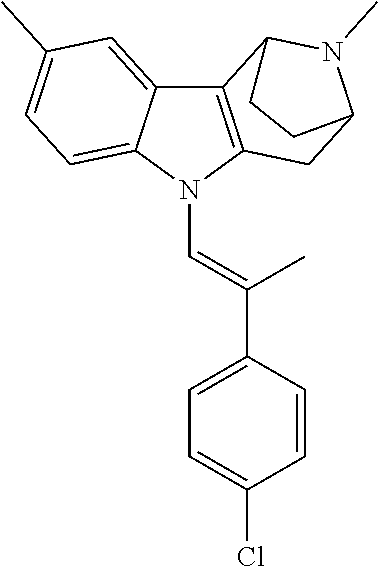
C12=C(N(C=C(C3=CC=C(Cl)C=C3)C)C3=CC=C(C)C=C13)CC1N(C)C2CC1
